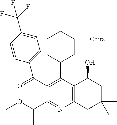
C12=C(C(C3CCCCC3)=C(C(C3=CC=C(C(F)(F)F)C=C3)=O)C(C(OC)C)=N1)C(O)CC(C)(C)C2
